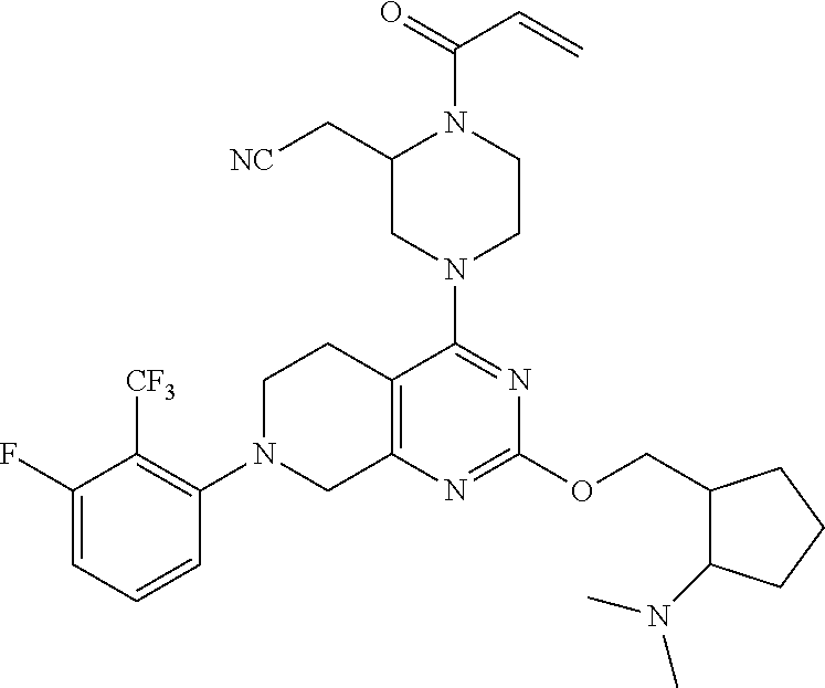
C1(F)=CC=CC(N2CC3=C(CC2)C(N2CCN(C(=O)C=C)C(C[NC])C2)=NC(OCC2C(N(C)C)CCC2)=N3)=C1[CF3]
